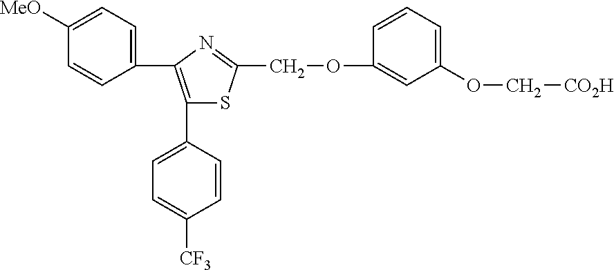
C1([MeO])=CC=C(C2=C(C3=CC=C([CF3])C=C3)SC(COC3=CC(OC[CO2H])=CC=C3)=N2)C=C1
